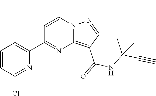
C12=C(C(=O)NC(C#C)(C)C)C=NN1C(C)=CC(C1=CC=CC(Cl)=N1)=N2
